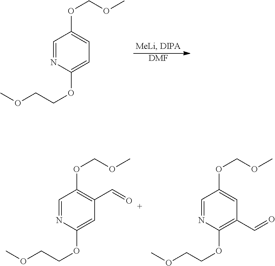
[DMF].C1=NC(OCCOC)=CC=C1OCOC.C1=NC(OCCOC)=CC(C=O)=C1OCOC.C1=NC(OCCOC)=C(C=O)C=C1OCOC
